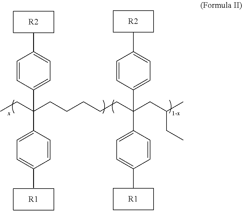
[R2].[R1].[R1].CCC(CCCCCC(CC(C)CC)(C1=CC=C(C)C=C1)C1=CC=C(C)C=C1)(C1=CC=C(C)C=C1)C1=CC=C(C)C=C1.[R2]
